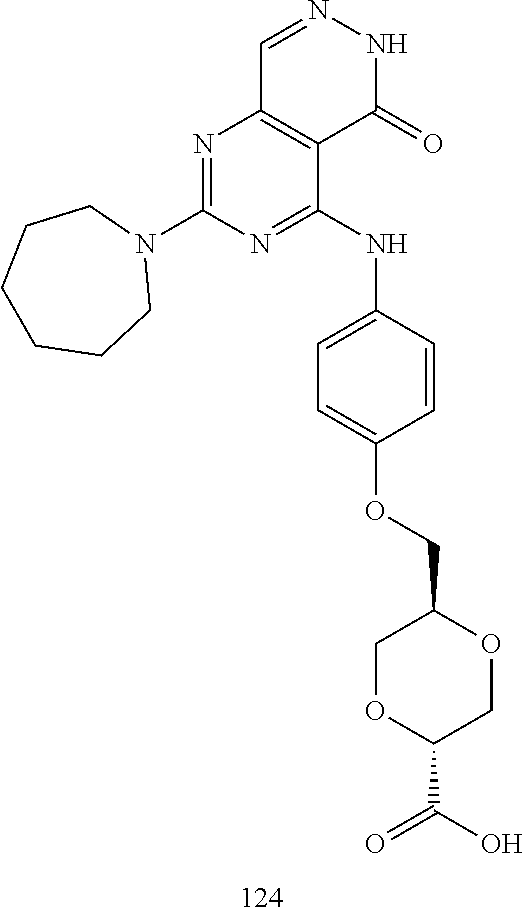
C1=NNC(=O)C2=C1N=C(N1CCCCCC1)N=C2NC1=CC=C(OCC2COC(C(O)=O)CO2)C=C1
